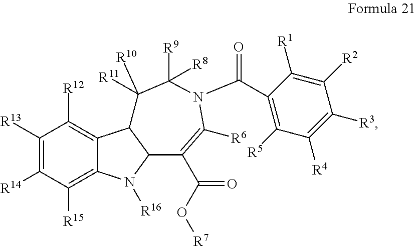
C1([R13])=C([R14])C([R15])=C2C(=C1[R12])C1C(N2[R16])C(C(O[R7])=O)=C([R6])N(C(C2=C([R5])C([R4])=C([R3])C([R2])=C2[R1])=O)C([R9])([R8])C1([R11])[R10]
